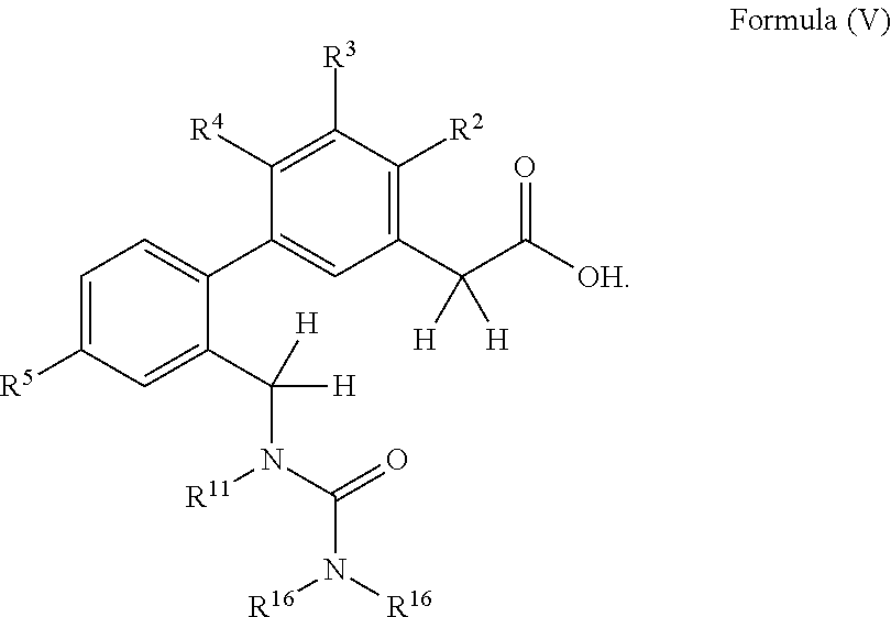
C1(C(C([OH])=O)([H])[H])=C([R2])C([R3])=C([R4])C(C2=CC=C([R5])C=C2C(N(C(N([R16])[R16])=O)[R11])([H])[H])=C1
